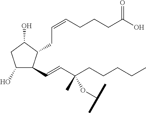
C1(O)C(C=CC(CCCCC)(OC(C)C)C)C(CC=CCCCC(O)=O)C(O)C1
